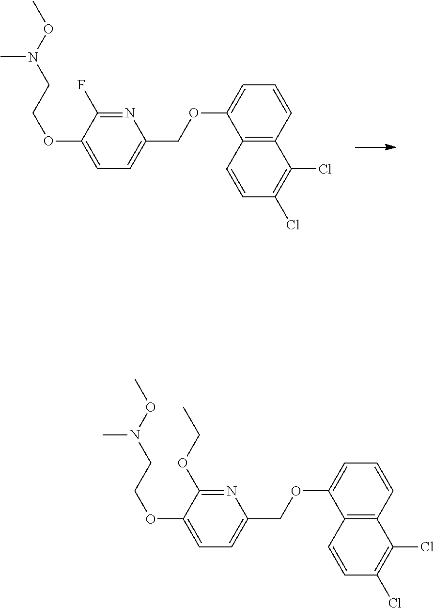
N1=C(F)C(OCCN(C)OC)=CC=C1COC1=CC=CC2=C1C=CC(Cl)=C2Cl.N1=C(OCC)C(OCCN(C)OC)=CC=C1COC1=CC=CC2=C1C=CC(Cl)=C2Cl
